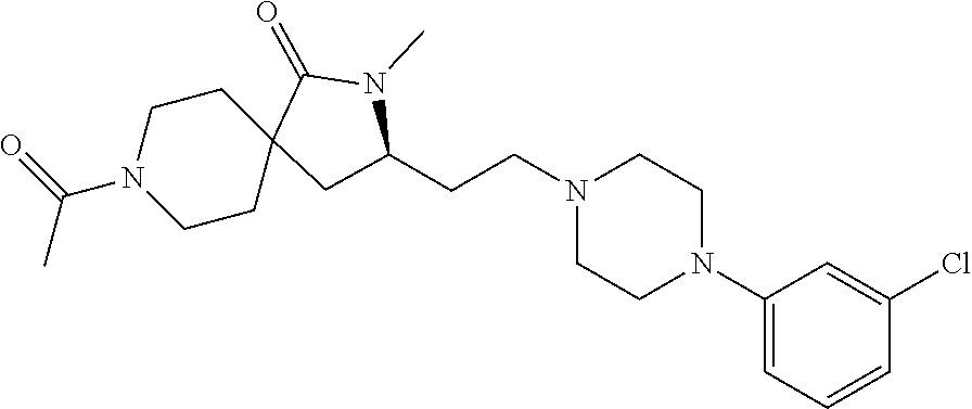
C1(N2CCN(CCC3CC4(CCN(C(=O)C)CC4)C(=O)N3C)CC2)=CC=CC(Cl)=C1
